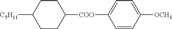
C1=CC([OCH3])=CC=C1[COO]C1CCC([C5H11])CC1
